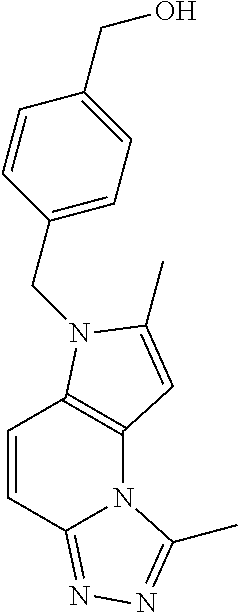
C1=CC2=NN=C(C)N2C2=C1N(CC1=CC=C(CO)C=C1)C(C)=C2
